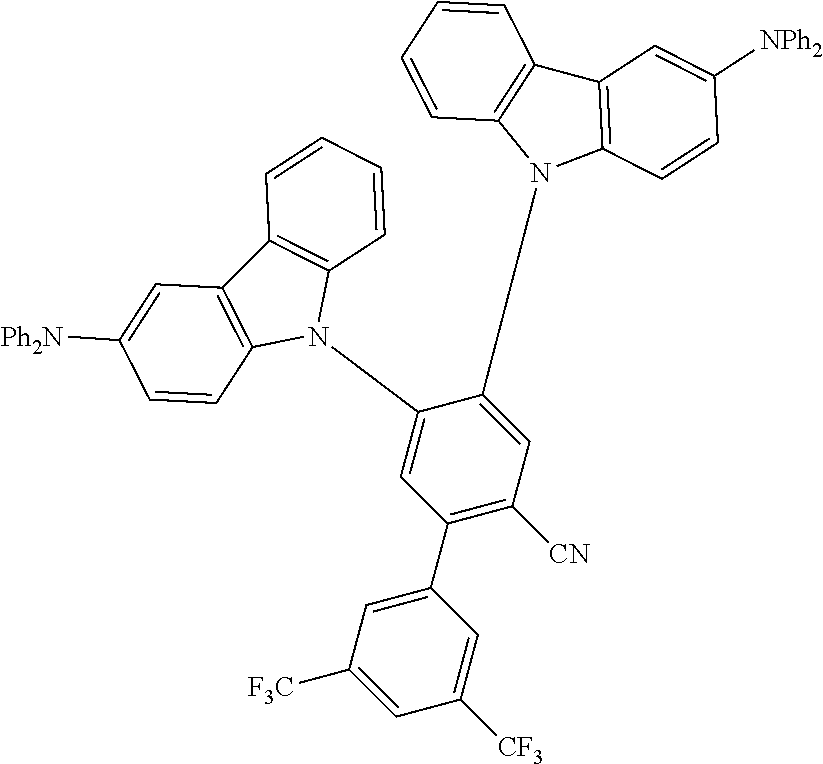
C1(C2=CC([F3C])=CC([CF3])=C2)=C([CN])C=C(N2C3=C(C4=C2C=CC=C4)C=C([NPh2])C=C3)C(N2C3=C(C4=C2C=CC([Ph2N])=C4)C=CC=C3)=C1
